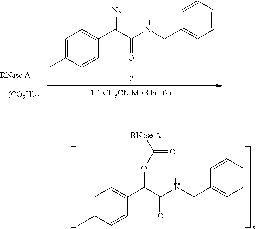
C1=C(C)C=CC(C(C(NCC2=CC=CC=C2)=O)OC([RNase A])=O)=C1.C1=C(C)C=CC(C(C(NCC2=CC=CC=C2)=O)=[N2])=C1.[(CO2H)11][RNase A]
